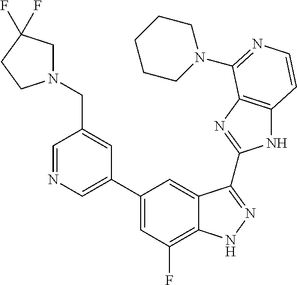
C1=C(C2=CC(F)=C3C(=C2)C(C2=NC4=C(N2)C=CN=C4N2CCCCC2)=NN3)C=C(CN2CC(F)(F)CC2)C=N1
